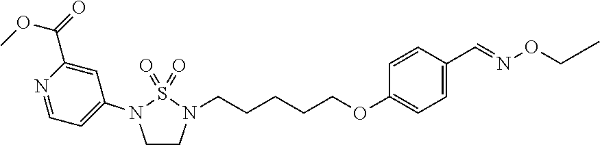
C1CN(CCCCCOC2=CC=C(C=NOCC)C=C2)S(=O)(=O)N1C1=CC=NC(C(=O)OC)=C1
